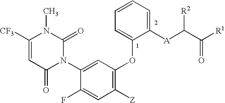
C1([CF3])=CC(=O)N(C2=CC(OC3=CC=CC=C3[A]C(C([R1])=O)[R2])=C([Z])C=C2F)C(=O)N1C
